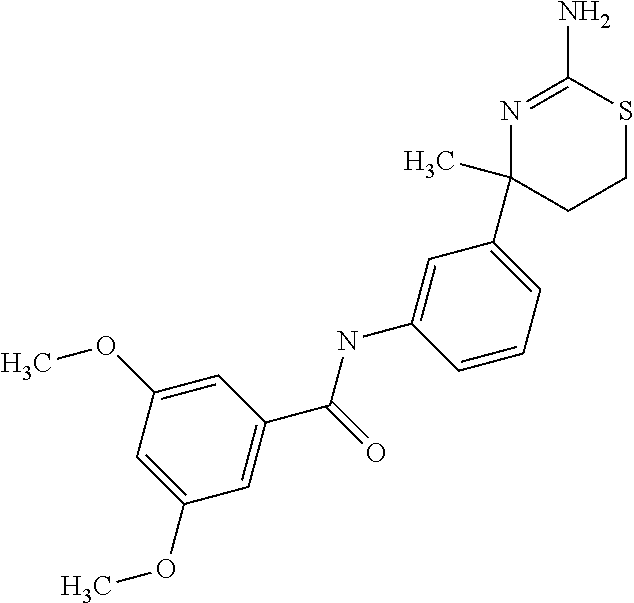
C1=C(OC)C=C(C(=O)NC2=CC(C3(C)CCSC(N)=N3)=CC=C2)C=C1OC
